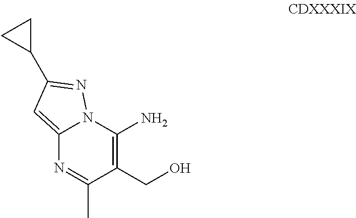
C12=CC(C3CC3)=NN1C(N)=C(CO)C(C)=N2
